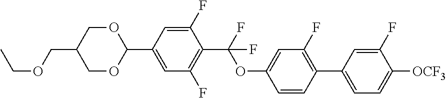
CCOCC1COC(C2=CC(F)=C(C(F)(OC3=CC(F)=C(C4=CC=C([OCF3])C(F)=C4)C=C3)F)C(F)=C2)OC1
